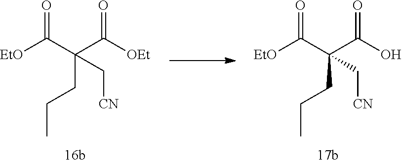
C(C(O)=O)(C([EtO])=O)(CCC)C[CN].C(C([OEt])=O)(C([EtO])=O)(CCC)C[CN]
